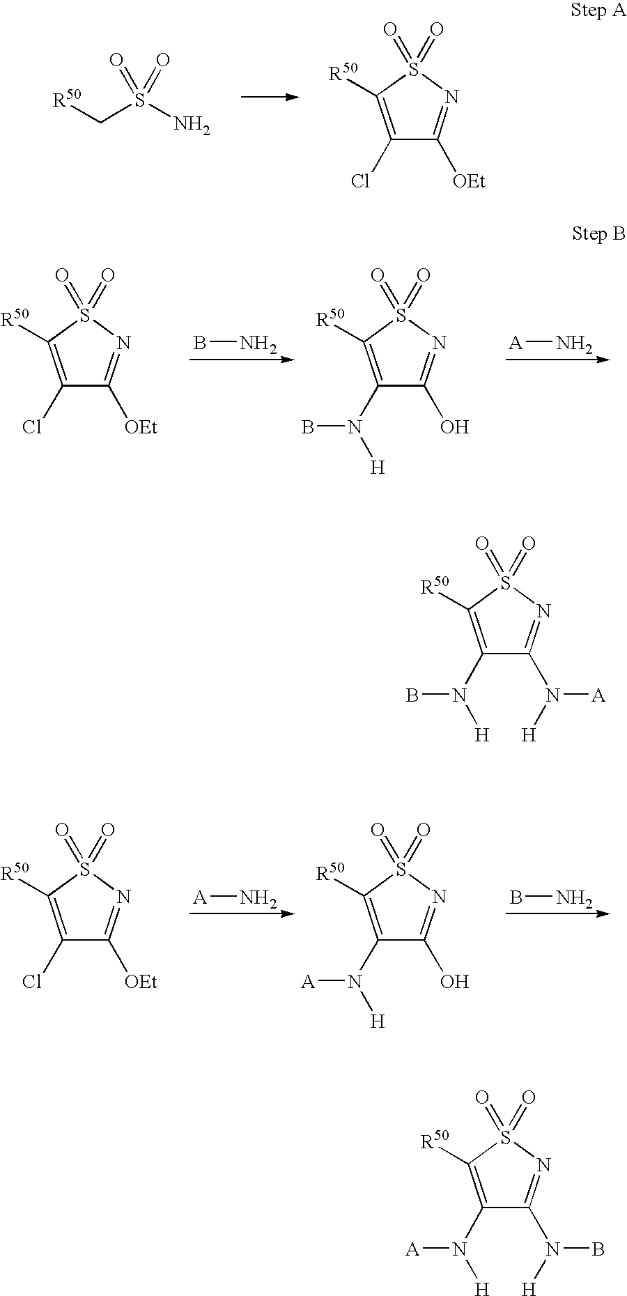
[R50]CS(N)(=O)=O.C1(Cl)=C([R50])S(=O)(=O)N=C1[OEt].C1(Cl)=C([R50])S(=O)(=O)N=C1[OEt].BN.C1(N(B)[H])=C([R50])S(=O)(=O)N=C1O.[A]N.C1(Cl)=C([R50])S(=O)(=O)N=C1[OEt].[A]N.C1(N([A])[H])=C([R50])S(=O)(=O)N=C1O.BN.C1(N(B)[H])=C([R50])S(=O)(=O)N=C1N([A])[H].C1(N([A])[H])=C([R50])S(=O)(=O)N=C1N(B)[H]
